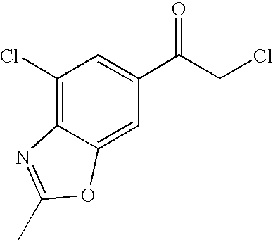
C1(Cl)=C2C(=CC(C(CCl)=O)=C1)OC(C)=N2
